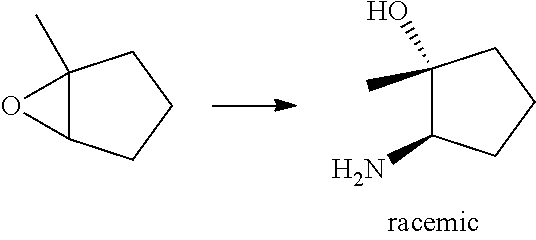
C12(C)C(CCC1)O2.C1(O)(C)C(N)CCC1
